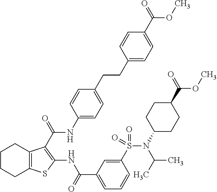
C1CCC2=C(C1)C(C(=O)NC1=CC=C(CCC3=CC=C(C(=O)OC)C=C3)C=C1)=C(NC(C1=CC=CC(S(=O)(=O)N(C(C)C)C3CCC(C(=O)OC)CC3)=C1)=O)S2
